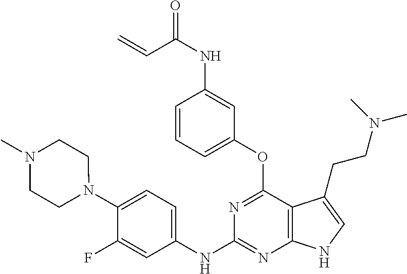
O=C(NC1=CC(OC2=NC(NC3=CC=C(N4CCN(C)CC4)C(F)=C3)=NC3=C2C(CCN(C)C)=CN3)=CC=C1)C=C
